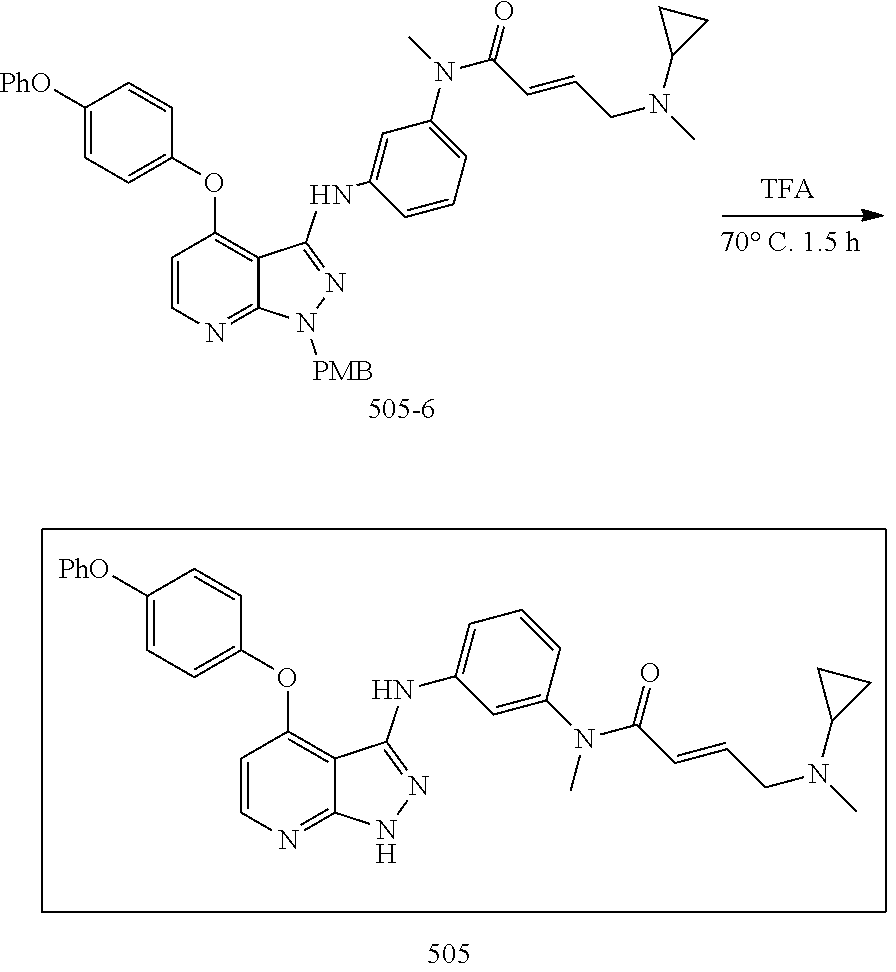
C1([PhO])=CC=C(OC2=C3C(=NC=C2)N([PMB])N=C3NC2=CC(N(C)C(C=CCN(C)C3CC3)=O)=CC=C2)C=C1.C1([PhO])=CC=C(OC2=C3C(=NC=C2)NN=C3NC2=CC=CC(N(C(C=CCN(C)C3CC3)=O)C)=C2)C=C1
